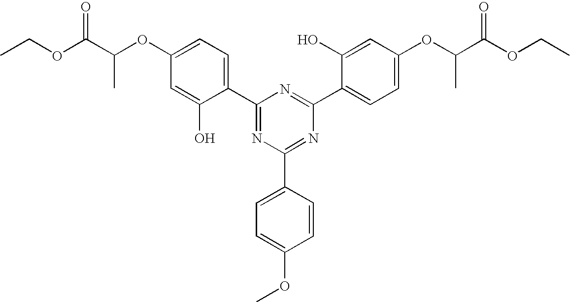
CCOC(C(OC1=CC=C(C2=NC(C3=CC=C(OC)C=C3)=NC(C3=CC=C(OC(C)C(OCC)=O)C=C3O)=N2)C(O)=C1)C)=O
